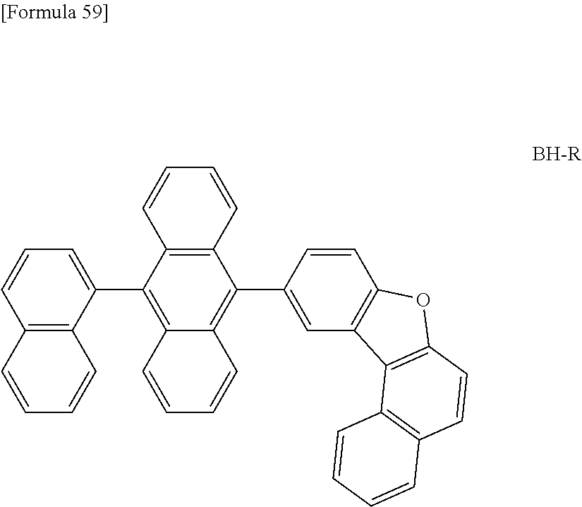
C1=CC2=C(C=C1)C(C1=CC=CC3=C1C=CC=C3)=C1C(=C2C2=CC3=C(C=C2)OC2=C3C3=C(C=C2)C=CC=C3)C=CC=C1
